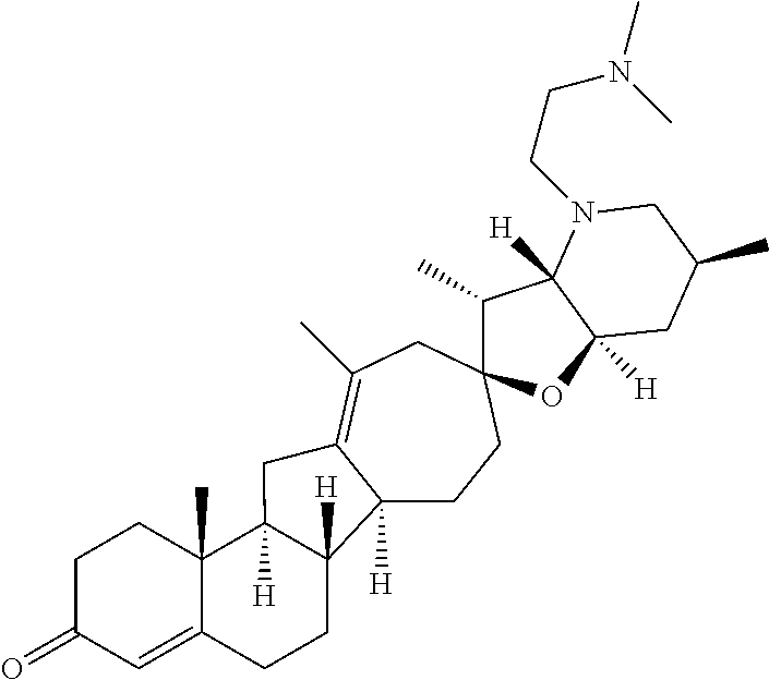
C12([H])CCC3(CC(C)=C1CC1([H])C4(C)C(=CC(=O)CC4)CCC21[H])C(C)C1([H])C([H])(O3)CC(C)CN1CCN(C)C
